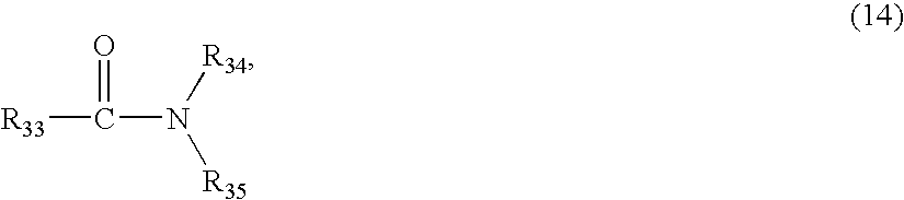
[R33]C(N([R35])[R34])=O
